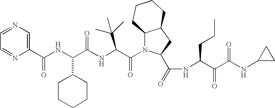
C1(C(NC(C(NC(C(N2C3C(CC2C(=O)NC(C(C(NC2CC2)=O)=O)CCC)CCCC3)=O)C(C)(C)C)=O)C2CCCCC2)=O)=CN=CC=N1
